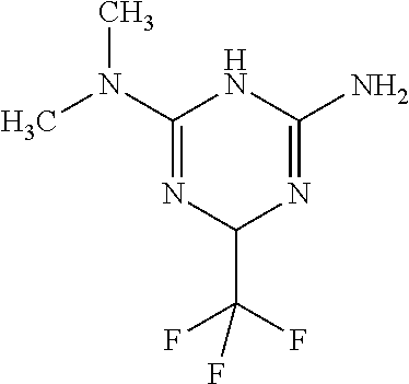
CN(C1=NC(C(F)(F)F)N=C(N)N1)C
